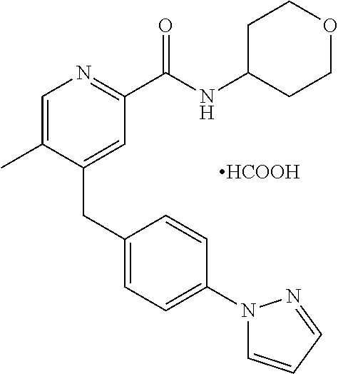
C1=C(C)C(CC2=CC=C(N3C=CC=N3)C=C2)=CC(C(NC2CCOCC2)=O)=N1.[HCOOH]
